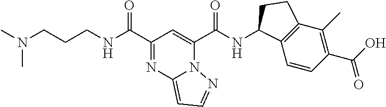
C(C1=NC2=CC=NN2C(C(NC2C3=C(C(C)=C(C(O)=O)C=C3)CC2)=O)=C1)(=O)NCCCN(C)C
